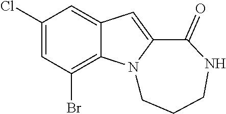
C1(Cl)=CC(Br)=C2C(=C1)C=C1N2CCCNC1=O
